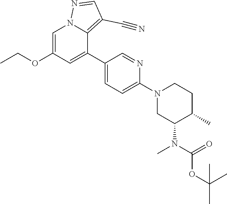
C1=C(OCC)C=C(C2=CC=C(N3CC(N(C)C(=O)OC(C)(C)C)C(C)CC3)N=C2)C2=C(C#N)C=NN12
